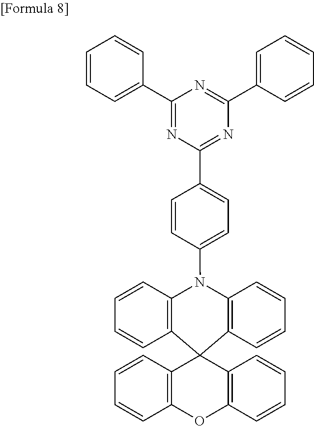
C1=CC2=C(C=C1)C1(C3=C(N2C2=CC=C(C4=NC(C5=CC=CC=C5)=NC(C5=CC=CC=C5)=N4)C=C2)C=CC=C3)C2=C(OC3=C1C=CC=C3)C=CC=C2
